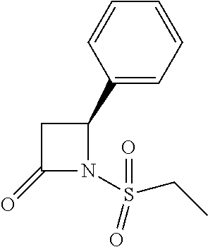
C1=CC(C2CC(=O)N2S(CC)(=O)=O)=CC=C1
